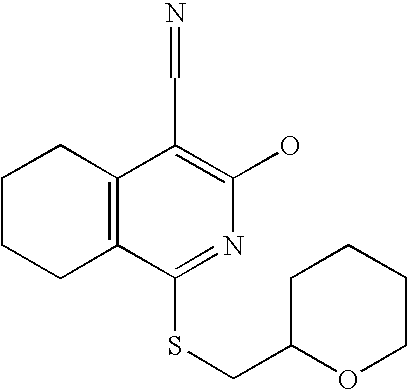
C1CCC2=C(C1)C(C=N)=C(O)N=C2SCC1OCCCC1
